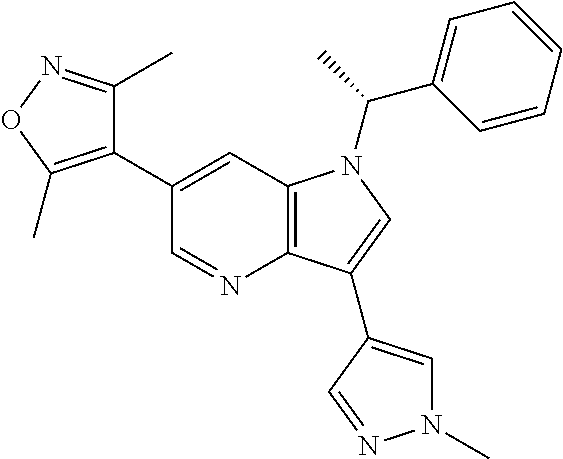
C1(C2=CC3=C(N=C2)C(C2=CN(C)N=C2)=CN3C(C2=CC=CC=C2)C)=C(C)ON=C1C
